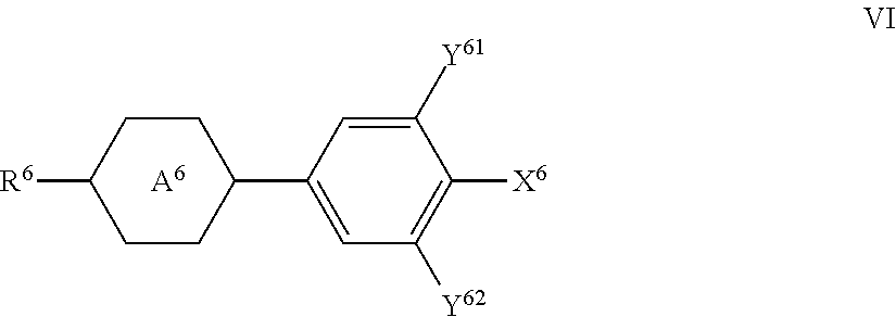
[R6]C1CCC(C2=CC([Y62])=C([X6])C([Y61])=C2)CC1.[A6]
